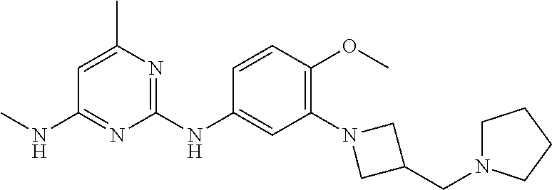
C1=CC(OC)=C(N2CC(CN3CCCC3)C2)C=C1NC1=NC(C)=CC(NC)=N1
